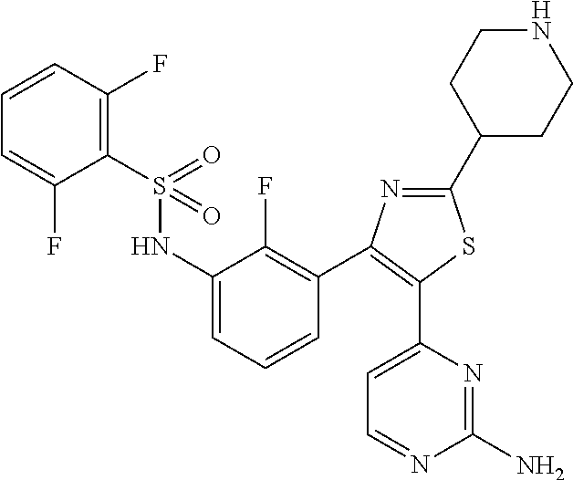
C1=C(F)C(S(=O)(NC2=CC=CC(C3=C(C4=CC=NC(N)=N4)SC(C4CCNCC4)=N3)=C2F)=O)=C(F)C=C1
